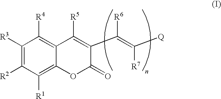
C1([R3])=C([R2])C([R1])=C2C(=C1[R4])C([R5])=C(C(=C([Q])[R7])[R6])C(=O)O2
